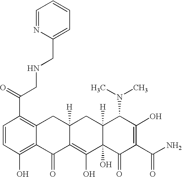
C1=CC(O)=C2C(=C1C(CNCC1=CC=CC=N1)=O)CC1([H])C(=C(O)C3(O)C([H])(C1)C(N(C)C)C(O)=C(C(N)=O)C3=O)C2=O
